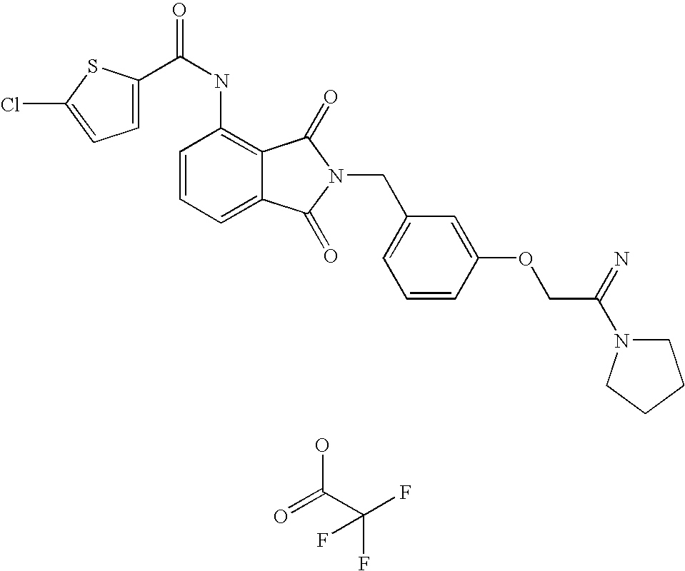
OC(C(F)(F)F)=O.C1(NC(=O)C2=CC=C(Cl)S2)=C2C(=CC=C1)C(=O)N(CC1=CC=CC(OCC(N3CCCC3)=N)=C1)C2=O
